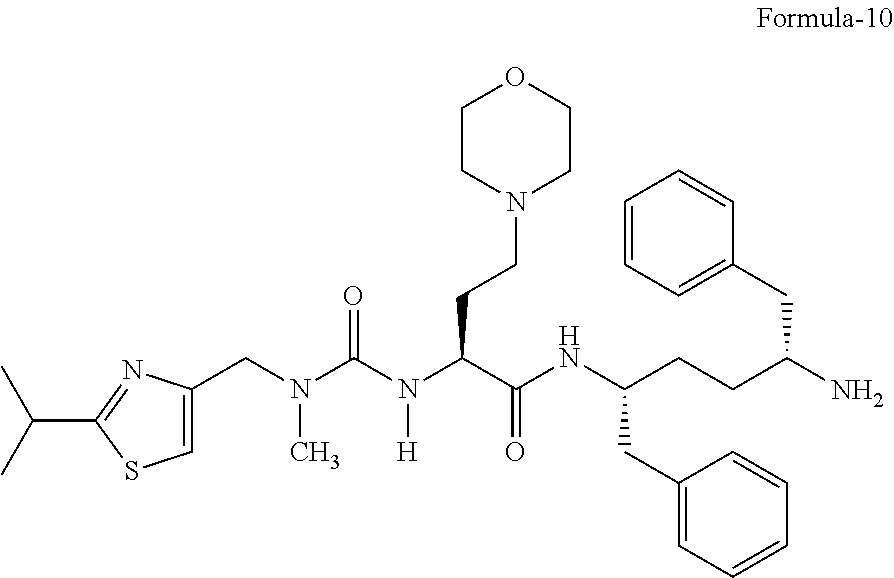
C1=C(CN(C)C(N([H])C(CCN2CCOCC2)C(=O)NC(CCC(N)CC2=CC=CC=C2)CC2=CC=CC=C2)=O)N=C(C(C)C)S1
